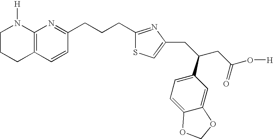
C1CCC2=C(N1[H])N=C(CCCC1=NC(CC(CC(O[H])=O)C3=CC=C4C(=C3)OCO4)=CS1)C=C2
